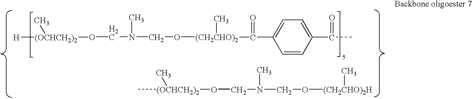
[H][(OCHCH2)2](OCN(C)CO[(CH2CHO)2](C)C(=O)C1=CC=C(C(=O)C)C=C1)C.C[(OCHCH2)2](OCN(CO[(CH2CHO)2H]C)C)C
